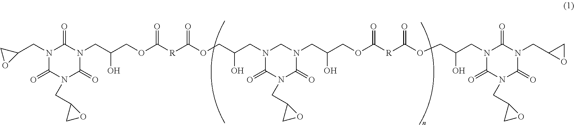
C1(CN2C(=O)N(CC3CO3)C(=O)N(CC(O)COC([R]C(OCC(CN3C(=O)N(CC4CO4)C(=O)N(CC(O)COC([R]C(OCC(CN4C(=O)N(CC5CO5)C(=O)N(CC5OC5)C4=O)O)=O)=O)C3)O)=O)=O)C2=O)CO1
